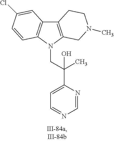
C12=C(N(CC(C3=CC=NC=N3)(C)O)C3=C1C=C(Cl)C=C3)CN(C)CC2
